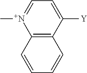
C12=C(C([Y])=CC=[N+]1C)C=CC=C2
